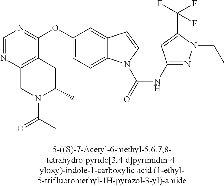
O(C1=CC=C2C(=C1)C=CN2C(=O)NC1=NN(CC)C(C(F)(F)F)=C1)C1=NC=NC2=C1CC(C)N(C(C)=O)C2
